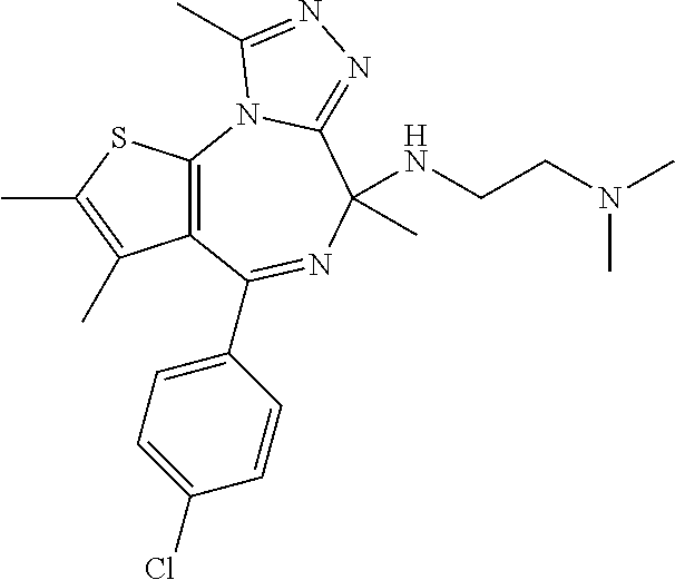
C12=C(N3C(=NN=C3C)C(C)(NCCN(C)C)N=C1C1=CC=C(Cl)C=C1)SC(C)=C2C
